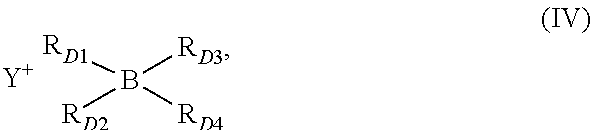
[RD1]B([RD4])([RD3])[RD2].[Y]
